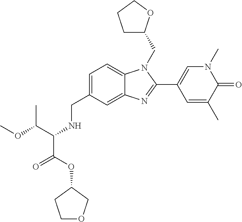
C(C1=CC=C2C(=C1)N=C(C1=CN(C)C(=O)C(C)=C1)N2CC1CCCO1)NC(C(OC1COCC1)=O)C(OC)C
